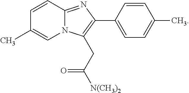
C12=NC(C3=CC=C(C)C=C3)=C(CC([N(CH3)2])=O)N1C=C(C)C=C2
